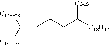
C(CCC([C18H37])[OMs])C([C14H29])[C14H29]
